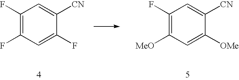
C1(F)=C(F)C=C(F)C([CN])=C1.C1(F)=C([MeO])C=C([OMe])C([CN])=C1
